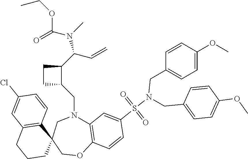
C12=C(OCC3(CN1CC1C(C(N(C(=O)OCC)C)C=C)CC1)C1=C(CCC3)C=C(Cl)C=C1)C=CC(S(N(CC1=CC=C(OC)C=C1)CC1=CC=C(OC)C=C1)(=O)=O)=C2
